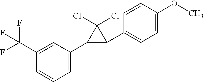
C1=CC=C(C2C(C3=CC=C(OC)C=C3)C2(Cl)Cl)C=C1C(F)(F)F
